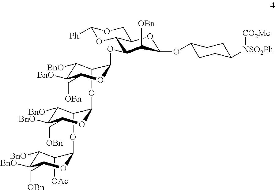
C1(OC2C(OC3C([OAc])C([BnO])C([BnO])C(C[OBn])O3)C([BnO])C([BnO])C(C[OBn])O2)C([BnO])C([BnO])C(C[OBn])OC1OC1C([OBn])C(OC2CCC([NSO2Ph][CO2Me])CC2)OC2C1OC([Ph])OC2
